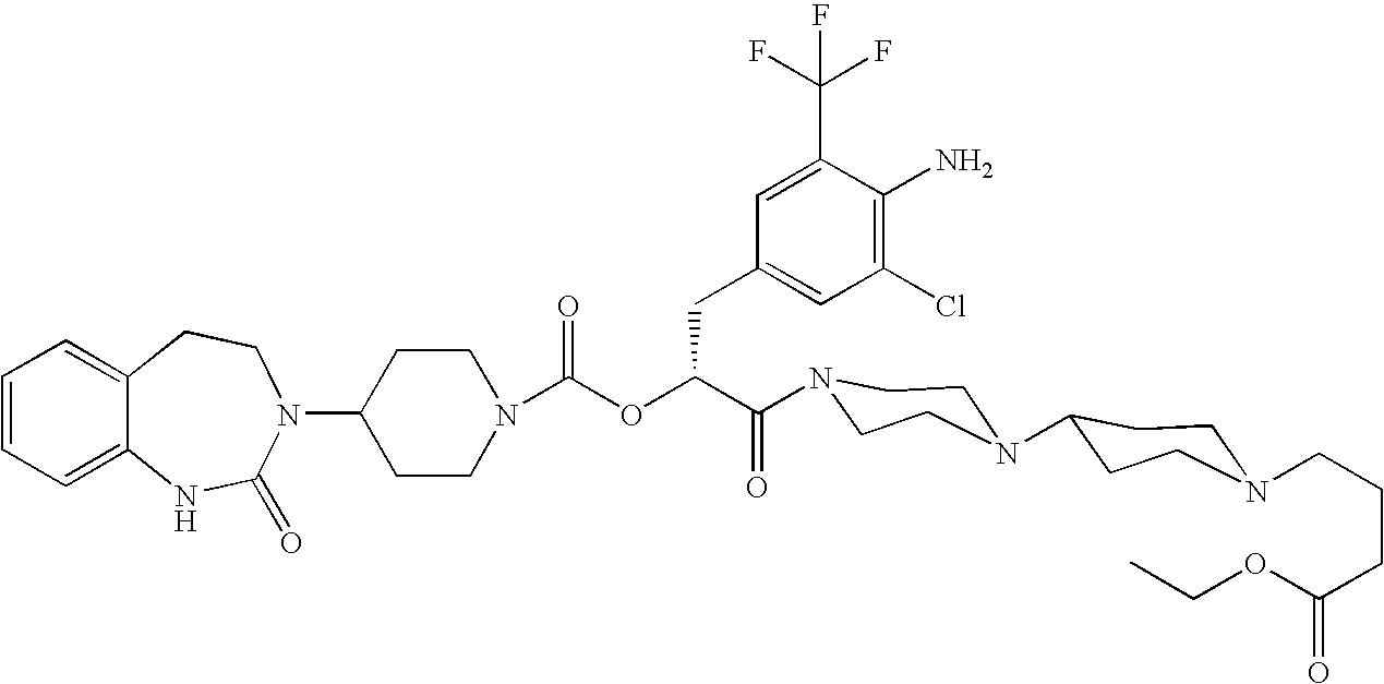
C12=CC=CC=C1NC(=O)N(C1CCN(C(OC(C(=O)N3CCN(C4CCN(CCCC(=O)OCC)CC4)CC3)CC3=CC(Cl)=C(N)C(C(F)(F)F)=C3)=O)CC1)CC2
